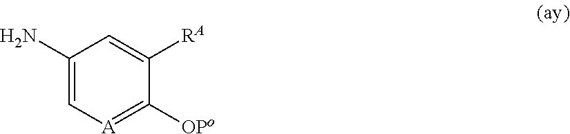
C1(N)=C[A]=C([OPo])C([RA])=C1
